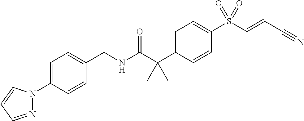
C1=C(C(C(NCC2=CC=C(N3N=CC=C3)C=C2)=O)(C)C)C=CC(S(C=CC#N)(=O)=O)=C1
